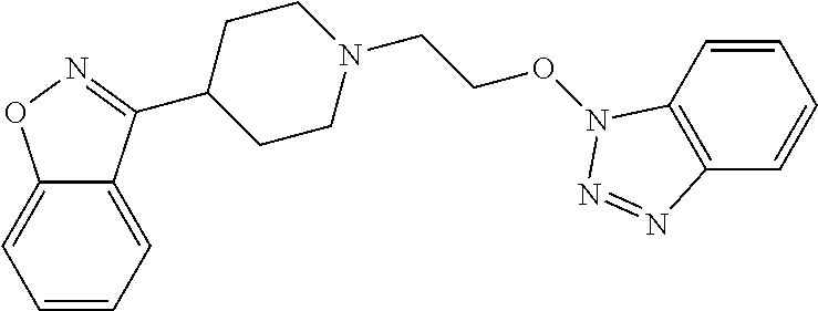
C12=CC=CC=C1ON=C2C1CCN(CCON2C3=C(C=CC=C3)N=N2)CC1
